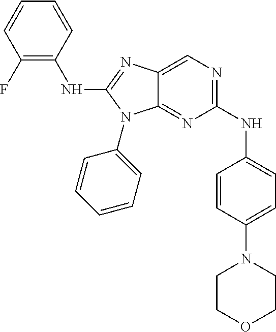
C1(NC2=CC=C(N3CCOCC3)C=C2)=NC=C2C(=N1)N(C1=CC=CC=C1)C(NC1=C(F)C=CC=C1)=N2
